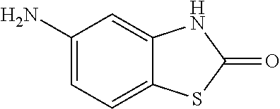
C1(N)=CC=C2C(=C1)NC(=O)S2
